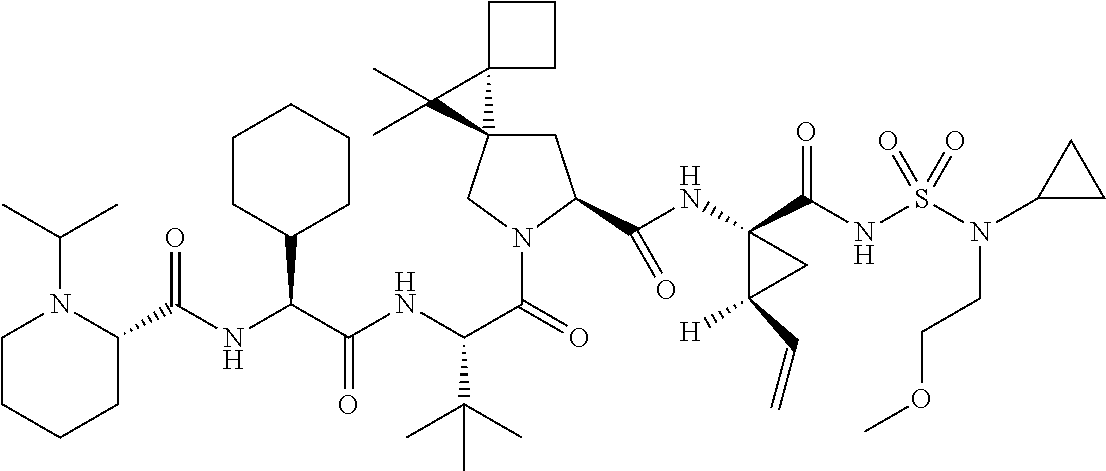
C1C2(CN(C(=O)C(NC(C(NC(C3N(C(C)C)CCCC3)=O)C3CCCCC3)=O)C(C)(C)C)C1C(NC1(C(NS(N(C3CC3)CCOC)(=O)=O)=O)C([H])(C=C)C1)=O)C1(C2(C)C)CCC1
